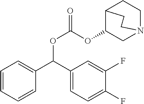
C1=CC=CC(C(C2=CC=C(F)C(F)=C2)OC(OC2CN3CCC2CC3)=O)=C1
